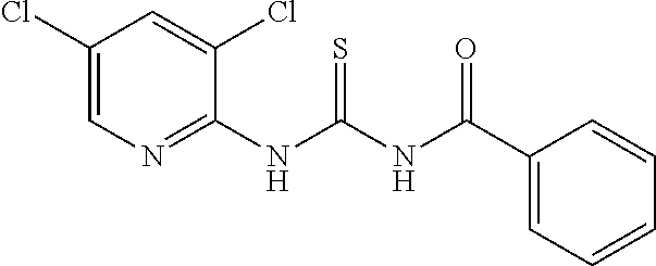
C1(Cl)=CN=C(NC(NC(C2=CC=CC=C2)=O)=S)C(Cl)=C1
